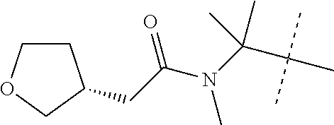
C(C(C)(C)C)(C)(C)N(C)C(CC1CCOC1)=O
